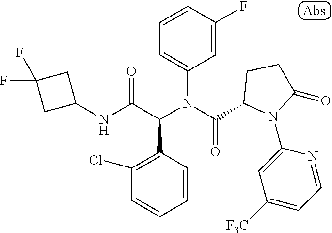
C1=CC(F)=CC(N(C(=O)C2N(C3=CC([F3C])=CC=N3)C(=O)CC2)C(C(NC2CC(F)(F)C2)=O)C2=C(Cl)C=CC=C2)=C1
